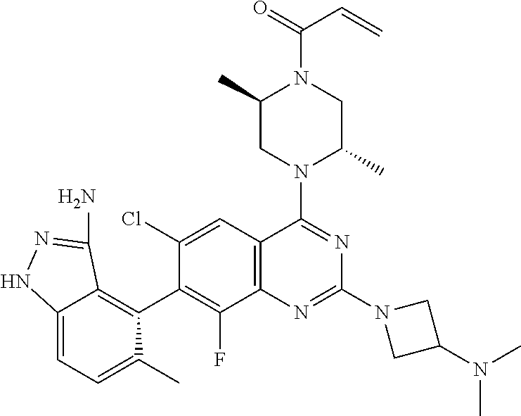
C12=CC=C(C)C(C3=C(F)C4=C(C=C3Cl)C(N3C(C)CN(C(=O)C=C)C(C)C3)=NC(N3CC(N(C)C)C3)=N4)=C1C(N)=NN2
